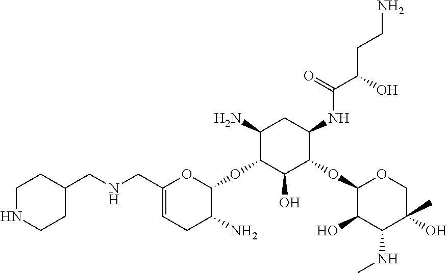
C1(N)C(OC2OC(CNCC3CCNCC3)=CCC2N)C(O)C(OC2C(O)C(NC)C(C)(O)CO2)C(NC(C(CCN)O)=O)C1
